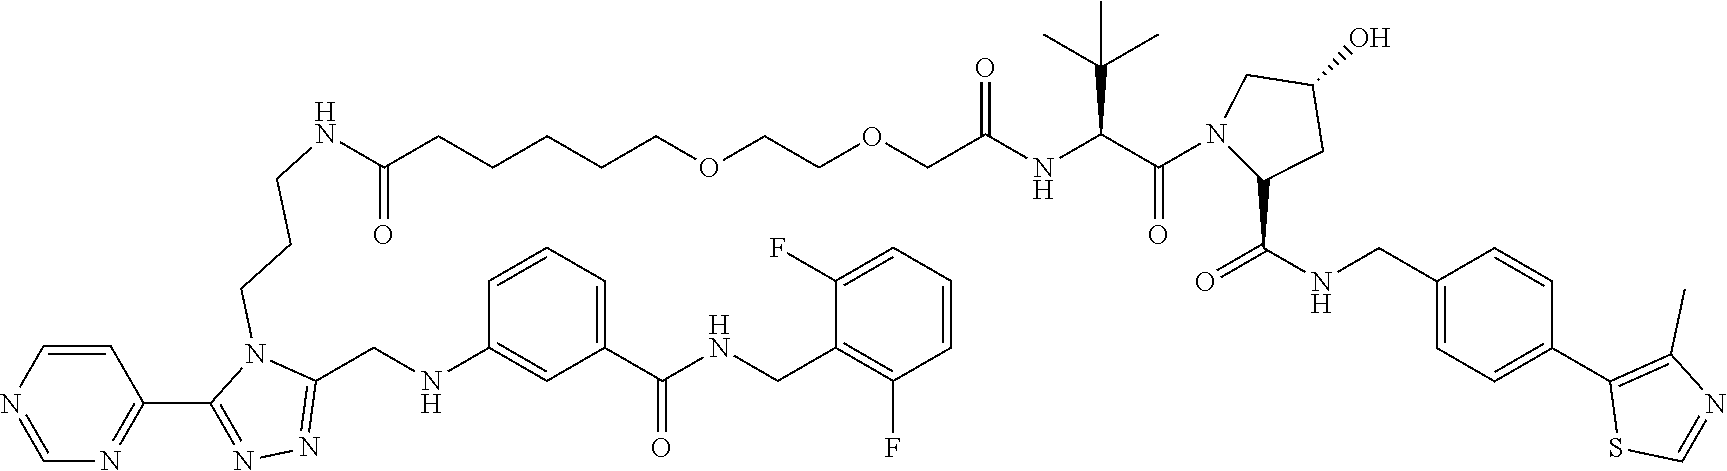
C(CCCCOCCOCC(NC(C(N1C(C(=O)NCC2=CC=C(C3=C(C)N=CS3)C=C2)CC(O)C1)=O)C(C)(C)C)=O)C(=O)NCCCN1C(CNC2=CC(C(NCC3=C(F)C=CC=C3F)=O)=CC=C2)=NN=C1C1=NC=NC=C1
